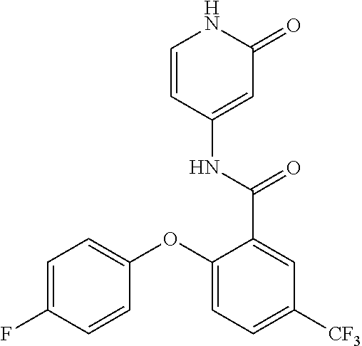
C1=C(F)C=CC(OC2=CC=C([CF3])C=C2C(NC2=CC(=O)NC=C2)=O)=C1
